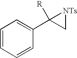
C1=CC=CC(C2([R])C[NTs]2)=C1
